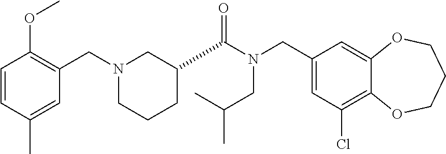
C1(CN(C(=O)C2CCCN(CC3=C(OC)C=CC(C)=C3)C2)CC(C)C)=CC(Cl)=C2C(=C1)OCCCO2
